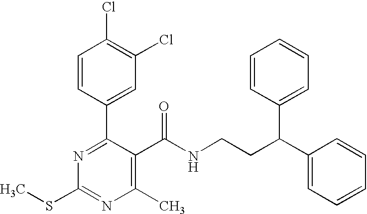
C1=CC(C2=NC(SC)=NC(C)=C2C(NCCC(C2=CC=CC=C2)C2=CC=CC=C2)=O)=CC(Cl)=C1Cl
